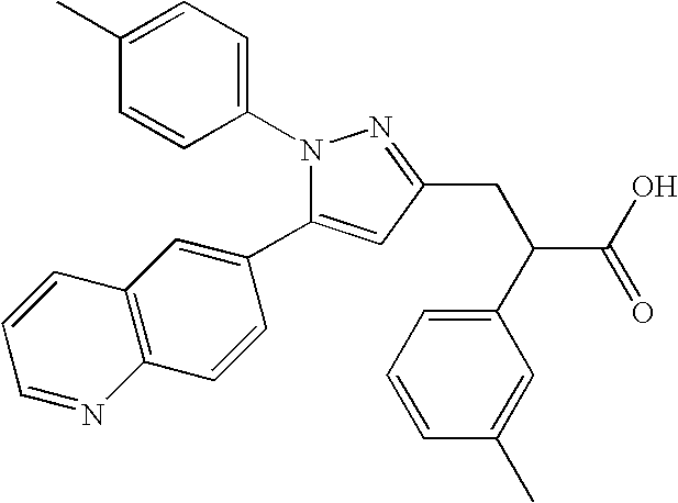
C1(C)=CC=C(N2C(C3=CC4=C(C=C3)N=CC=C4)=CC(CC(C3=CC=CC(C)=C3)C(O)=O)=N2)C=C1
